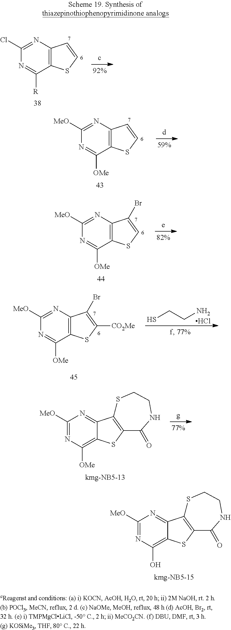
C1([MeO])=NC2=C(C([OMe])=N1)SC([CO2Me])=C2Br.SCCN.Cl.C1([MeO])=NC([OMe])=C2C(=N1)C1=C(S2)C(=O)NCCS1.C1([MeO])=NC(O)=C2C(=N1)C1=C(S2)C(=O)NCCS1.C1(Cl)=NC2=C(C([R])=N1)SC=C2.C1([MeO])=NC2=C(C([OMe])=N1)SC=C2.C1([MeO])=NC2=C(C([OMe])=N1)SC=C2Br
